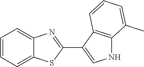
C1=CC=C2C(=C1)N=C(C1=CNC3=C1C=CC=C3C)S2
